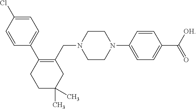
C1=CC(C2=C(CN3CCN(C4=CC=C(C([OH])=O)C=C4)CC3)CC(C)(C)CC2)=CC=C1Cl
